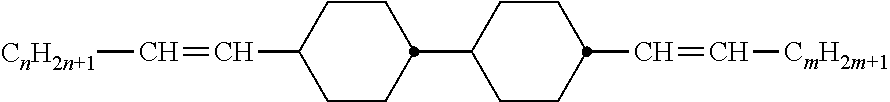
C1CC(C2CCC(C=C[CmH2m+1])CC2)CCC1C=C[CnH2n+1]
